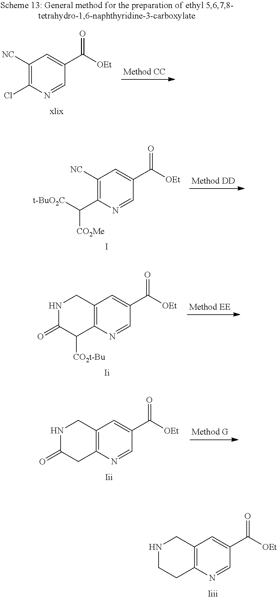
C1([NC])=C(Cl)N=CC(C([OEt])=O)=C1.C1([NC])=C(C([t-BuO2C])[CO2Me])N=CC(C([OEt])=O)=C1.I.C12=C(N=CC(C([OEt])=O)=C1)C([CO2t-Bu])C(=O)NC2.[Ii].C12=C(N=CC(C([OEt])=O)=C1)CC(=O)NC2.C12=C(N=CC(C([OEt])=O)=C1)CCNC2
